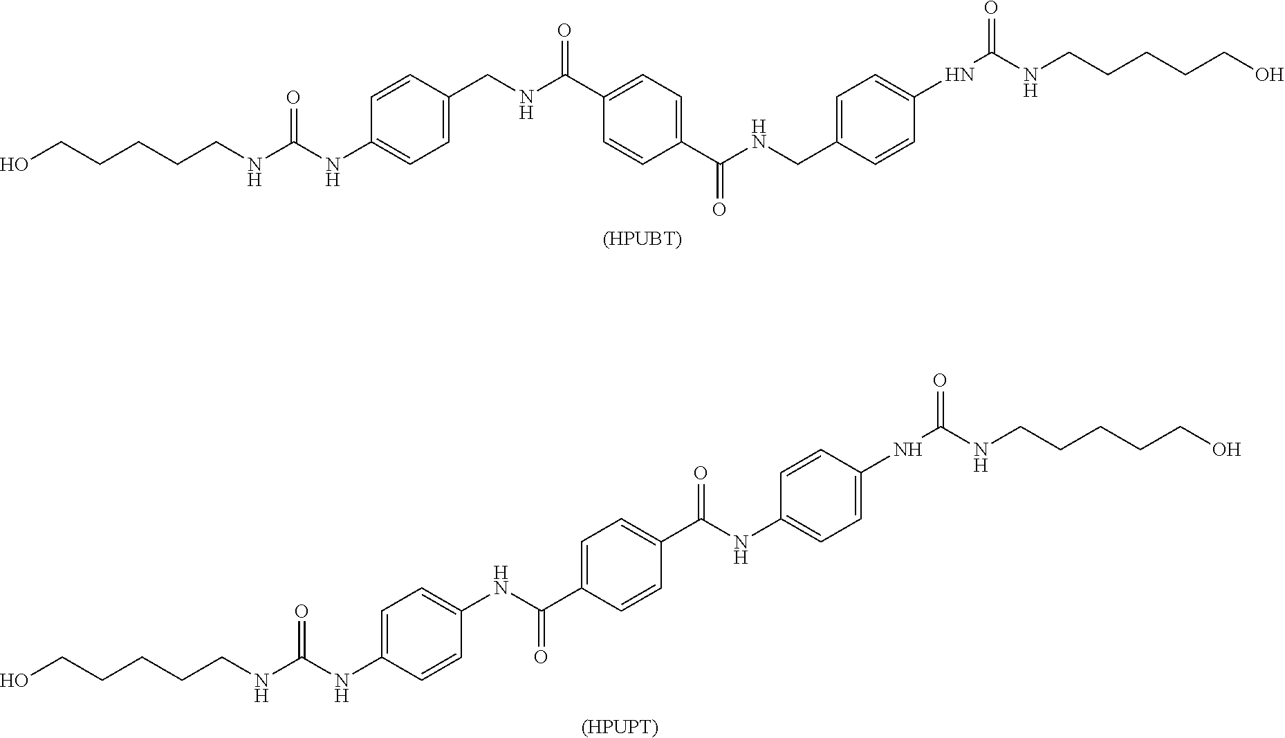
OCCCCCNC(NC1=CC=C(NC(C2=CC=C(C(NC3=CC=C(NC(=O)NCCCCCO)C=C3)=O)C=C2)=O)C=C1)=O.[(HPUPT)].OCCCCCNC(NC1=CC=C(CNC(C2=CC=C(C(NCC3=CC=C(NC(=O)NCCCCCO)C=C3)=O)C=C2)=O)C=C1)=O.[(HPUBT)]
